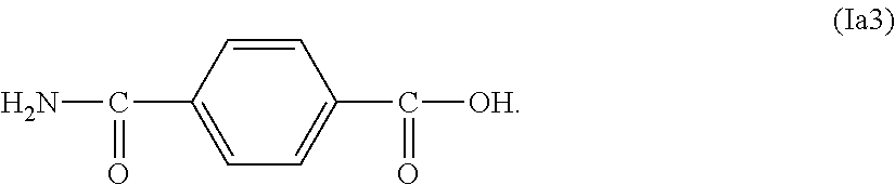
C([OH])(=O)C1=CC=C(C(N)=O)C=C1
